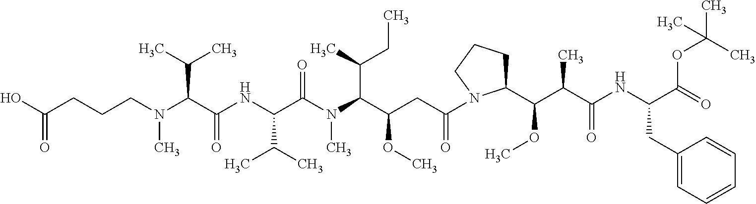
C(C(C(N(C(C(NC(C(N(CCCC(O)=O)C)C(C)C)=O)C(C)C)=O)C)C(C)CC)OC)C(=O)N1C(C(C(C(NC(C(=O)OC(C)(C)C)CC2=CC=CC=C2)=O)C)OC)CCC1
